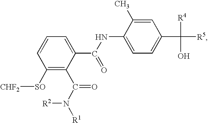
C1([SO][CHF2])=C(C(N([R1])[R2])=O)C(C(NC2=CC=C(C([R5])([R4])O)C=C2C)=O)=CC=C1
